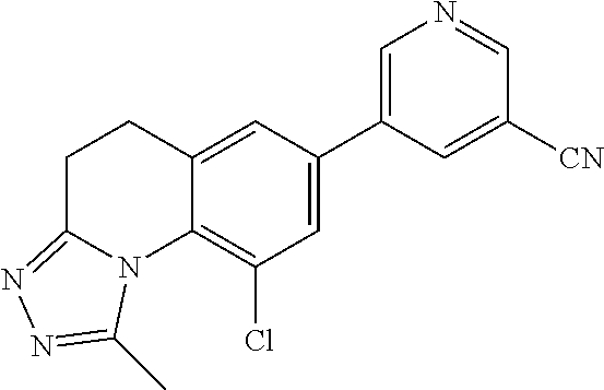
N1=CC([CN])=CC(C2=CC(Cl)=C3C(=C2)CCC2=NN=C(C)N32)=C1
